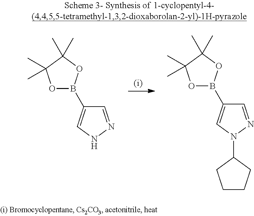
C1=NNC=C1B1OC(C)(C)C(C)(C)O1.C1=NN(C2CCCC2)C=C1B1OC(C)(C)C(C)(C)O1
